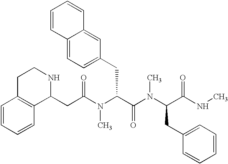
C(C(N(C(C(N(C(CC1=CC=CC=C1)C(=O)NC)C)=O)CC1=CC=C2C(=C1)C=CC=C2)C)=O)C1NCCC2=C1C=CC=C2
